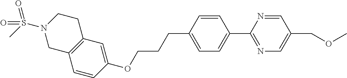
C1=CC(OCCCC2=CC=C(C3=NC=C(COC)C=N3)C=C2)=CC2=C1CN(S(C)(=O)=O)CC2
